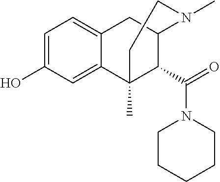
C1=C(O)C=C2C(=C1)CC1C(C(N3CCCCC3)=O)C2(C)CCN1C
